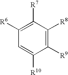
C1([R9])=C([R8])C([R7])=C([R6])C=C1[R10]
